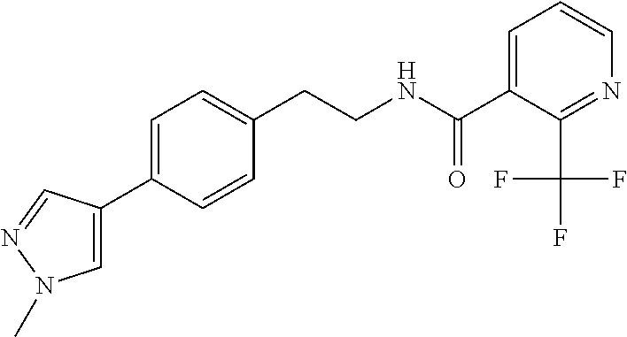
C(CNC(=O)C1=CC=CN=C1C(F)(F)F)C1=CC=C(C2=CN(C)N=C2)C=C1
